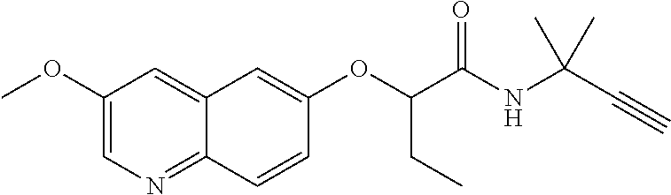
C1(OC)=CN=C2C(=C1)C=C(OC(C(NC(C#C)(C)C)=O)CC)C=C2
